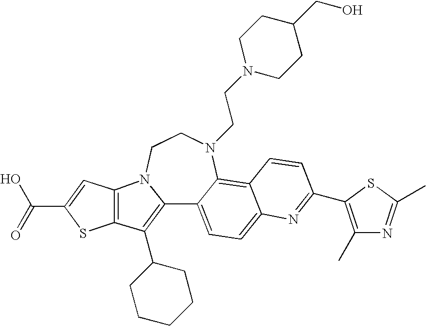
C12=C(C3CCCCC3)C3=C(N1CCN(CCN1CCC(CO)CC1)C1=C4C(=CC=C21)N=C(C1=C(C)N=C(C)S1)C=C4)C=C(C(O)=O)S3
